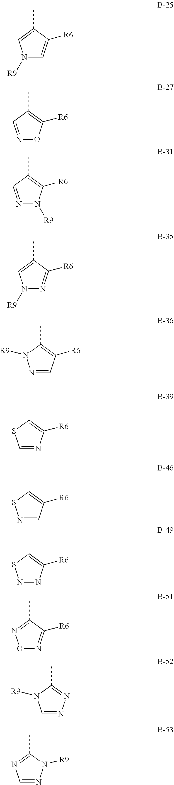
C1(C)=CN([R9])C=C1[R6].C1(C)=C([R6])ON=C1.C1(C)=C([R6])N([R9])N=C1.C1(C)=CN([R9])N=C1[R6].C1(C)=C([R6])N=CS1.C1(C)=C([R6])C=NN1[R9].C1(C)=C([R6])C=NS1.C1(C)=C([R6])N=NS1.C1(C)=NON=C1[R6].C1(C)=NN=CN1[R9].C1(C)=NC=NN1[R9]
